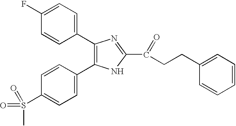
C1(C2=CC=C(F)C=C2)=C(C2=CC=C(S(C)(=O)=O)C=C2)NC(C(CCC2=CC=CC=C2)=O)=N1
